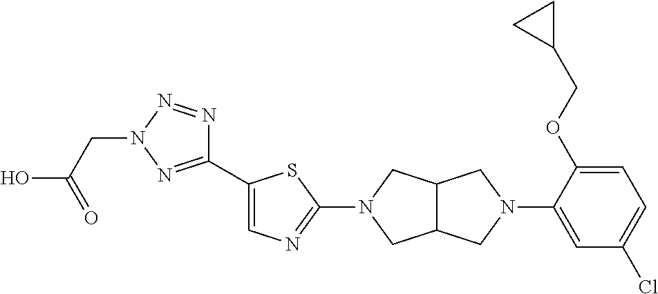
C1(C2=CN=C(N3CC4C(C3)CN(C3=CC(Cl)=CC=C3OCC3CC3)C4)S2)=NN(CC(O)=O)N=N1
